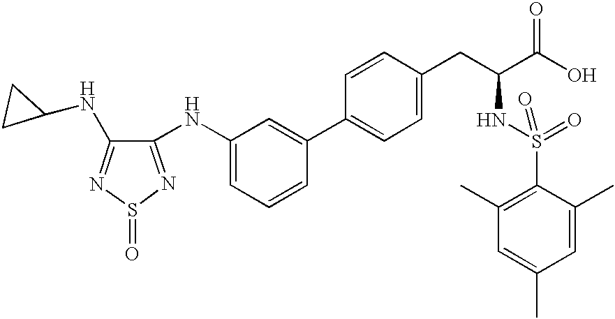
S1(=O)N=C(NC2=CC=CC(C3=CC=C(CC(C(O)=O)NS(=O)(=O)C4=C(C)C=C(C)C=C4C)C=C3)=C2)C(NC2CC2)=N1
